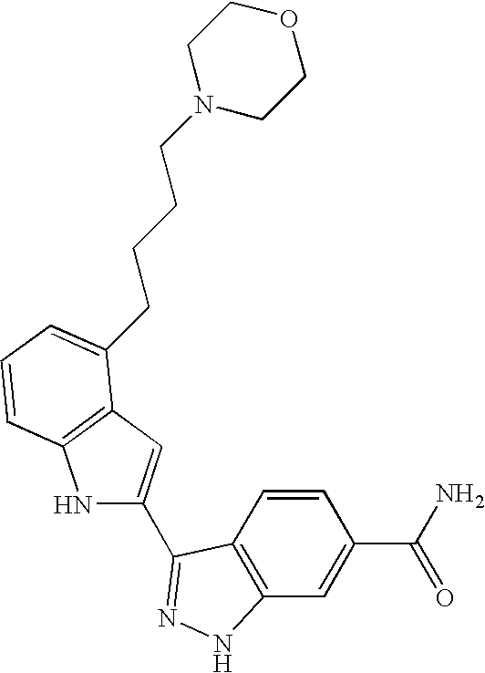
C1=CC2=C(C=C1C(N)=O)NN=C2C1=CC2=C(N1)C=CC=C2CCCCN1CCOCC1
